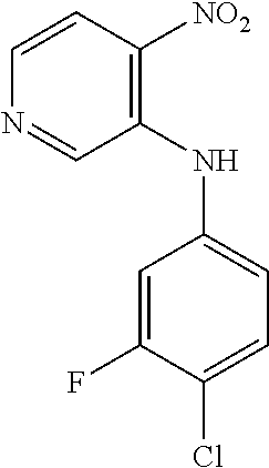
C1=CC([NO2])=C(NC2=CC=C(Cl)C(F)=C2)C=N1
